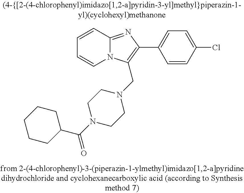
C1=CC2=NC(C3=CC=C(Cl)C=C3)=C(CN3CCN(C(C4CCCCC4)=O)CC3)N2C=C1
